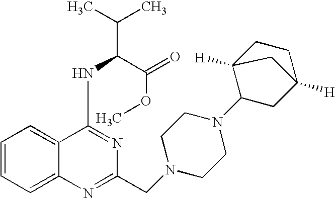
C1=CC=C2C(=C1)C(NC(C(OC)=O)C(C)C)=NC(CN1CCN(C3CC4([H])CCC3([H])C4)CC1)=N2
